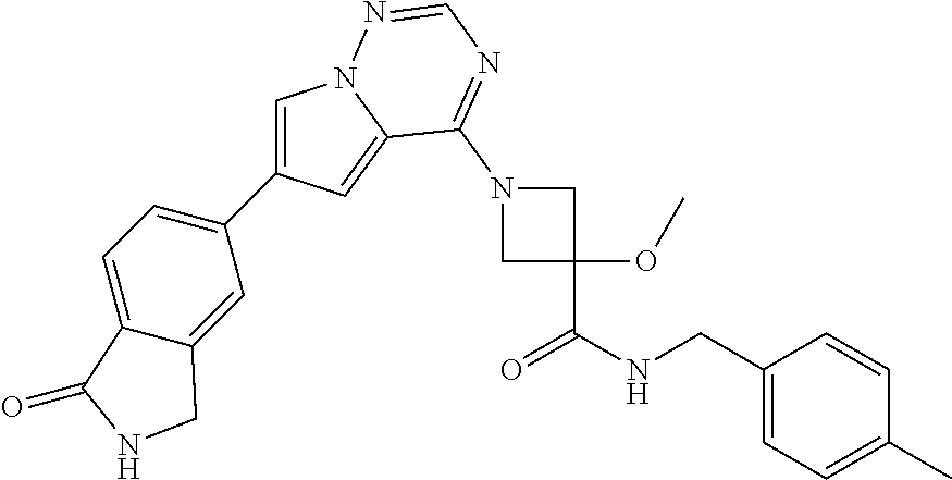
C1=C(C2=CC=C3C(=C2)CNC3=O)C=C2N1N=CN=C2N1CC(C(NCC2=CC=C(C)C=C2)=O)(OC)C1
